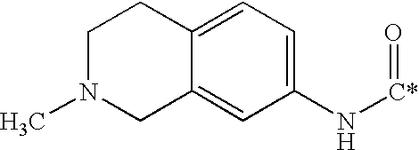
C12=CC=C(N[C*]=O)C=C1CN(C)CC2
